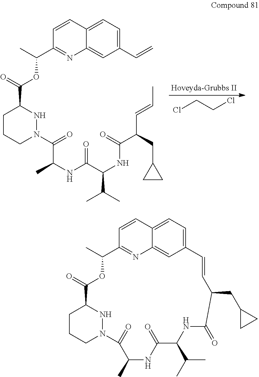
C1(C=C)=CC=C2C(=C1)N=C(C(C)OC(C1CCCN(C(=O)C(NC(C(NC(C(CC3CC3)C=CC)=O)C(C)C)=O)C)N1)=O)C=C2.ClCCCl.C12=CC=C3C(=C1)N=C(C=C3)C(C)OC(=O)C1CCCN(N1)C(=O)C(C)NC(=O)C(C(C)C)NC(=O)C(CC1CC1)C=C2
